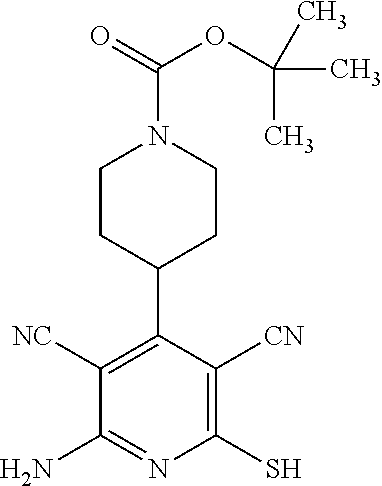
C1(C2=C([NC])C(N)=NC(S)=C2[CN])CCN(C(=O)OC(C)(C)C)CC1
